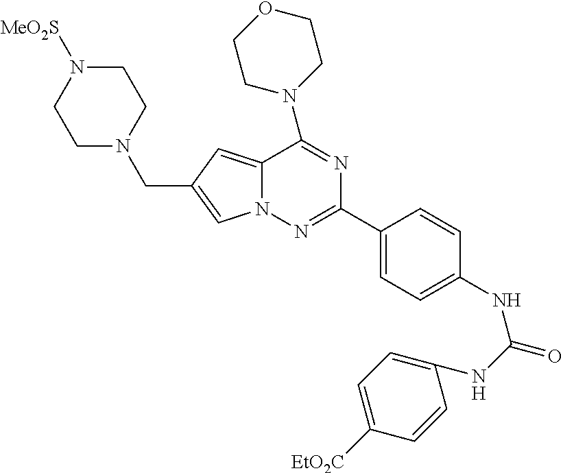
C12=CC(CN3CCN([MeO2S])CC3)=CN1N=C(C1=CC=C(NC(=O)NC3=CC=C([EtO2C])C=C3)C=C1)N=C2N1CCOCC1
